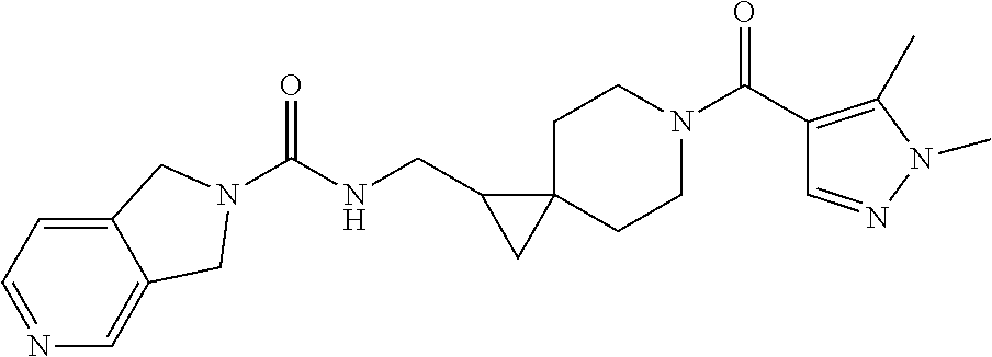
C1=NC=C2C(=C1)CN(C(NCC1CC13CCN(C(C1=C(C)N(C)N=C1)=O)CC3)=O)C2
